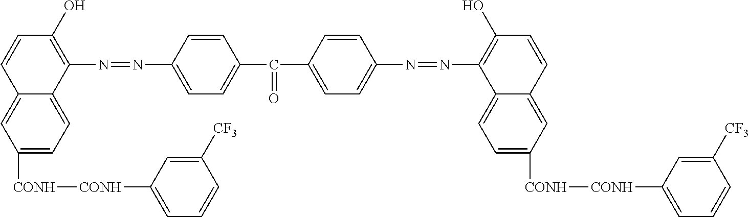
C12=CC([CONH][CONH]C3=CC=CC([CF3])=C3)=CC=C1C(N=NC1=CC=C(C(C3=CC=C(N=NC4=C(O)C=CC5=CC([CONH][CONH]C6=CC=CC([CF3])=C6)=CC=C45)C=C3)=O)C=C1)=C(O)C=C2
